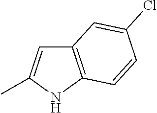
C12=C(NC(C)=C1)C=CC(Cl)=C2
